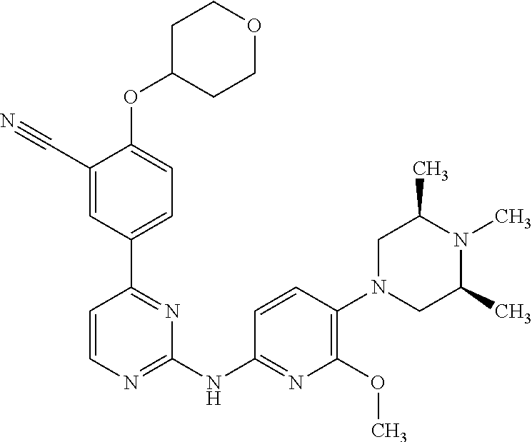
O(C1=CC=C(C2=NC(NC3=NC(OC)=C(N4CC(C)N(C)C(C)C4)C=C3)=NC=C2)C=C1C#N)C1CCOCC1
